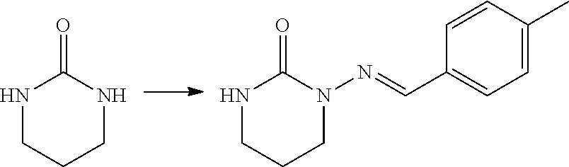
N1CCCNC1=O.N1CCCN(N=CC2=CC=C(C)C=C2)C1=O
